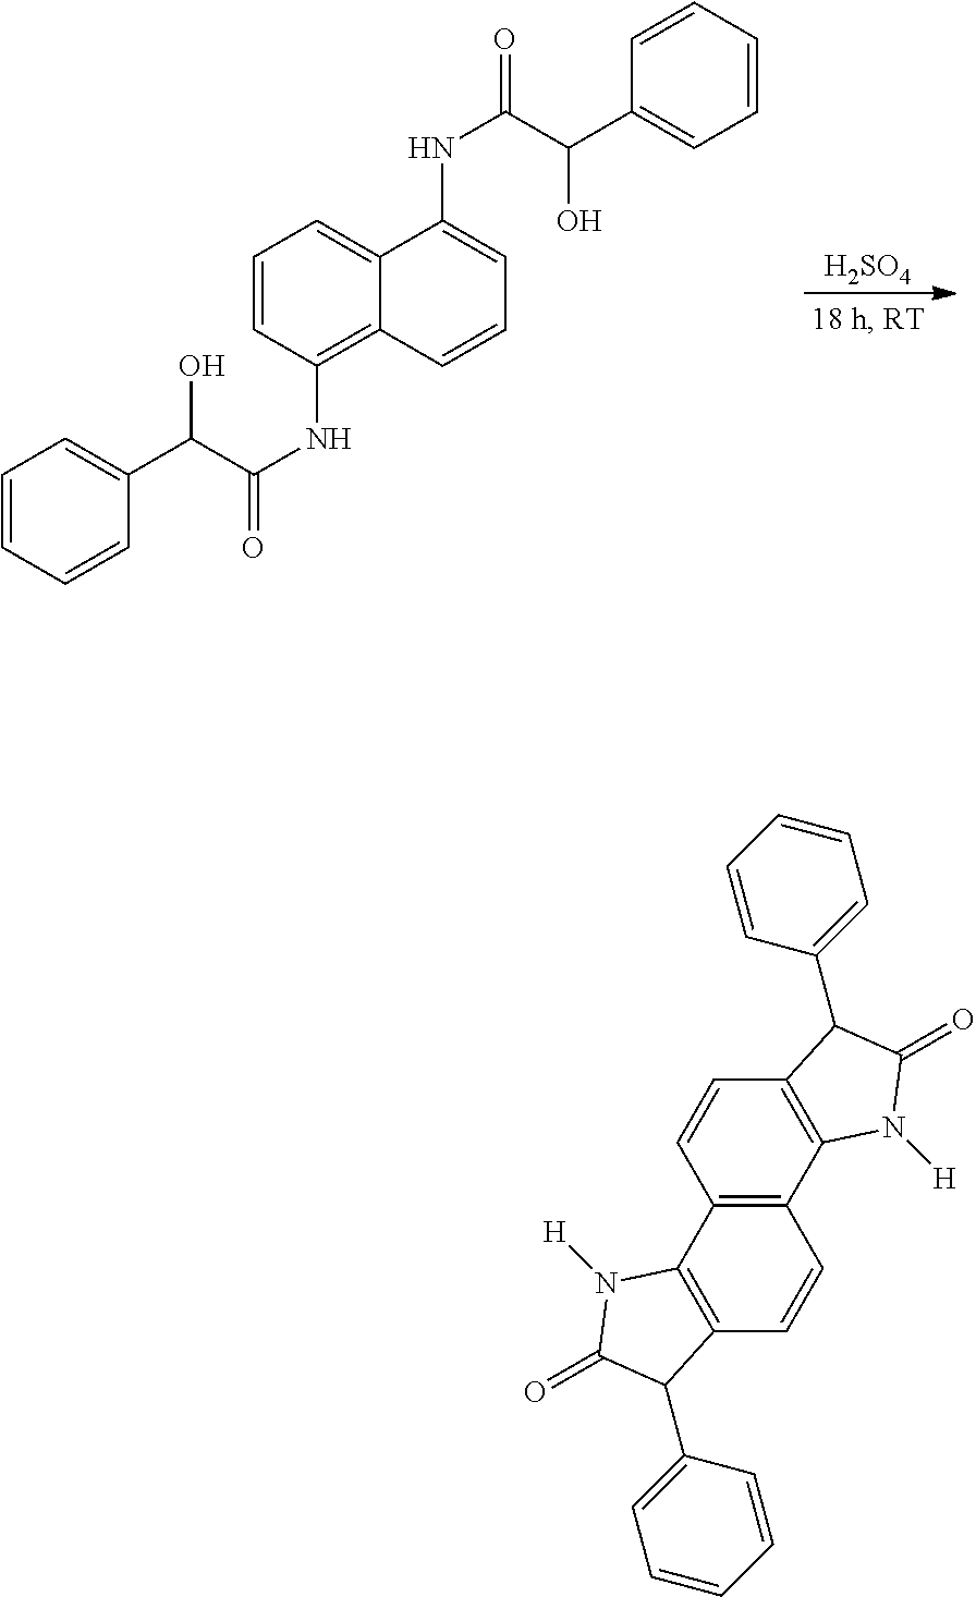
[H2SO4].C1=CC(NC(C(C2=CC=CC=C2)O)=O)=C2C(=C1)C(NC(C(C1=CC=CC=C1)O)=O)=CC=C2.C12=C(C3=C(C=C1)C(C1=CC=CC=C1)C(=O)N3[H])C=CC1=C2N([H])C(=O)C1C1=CC=CC=C1
